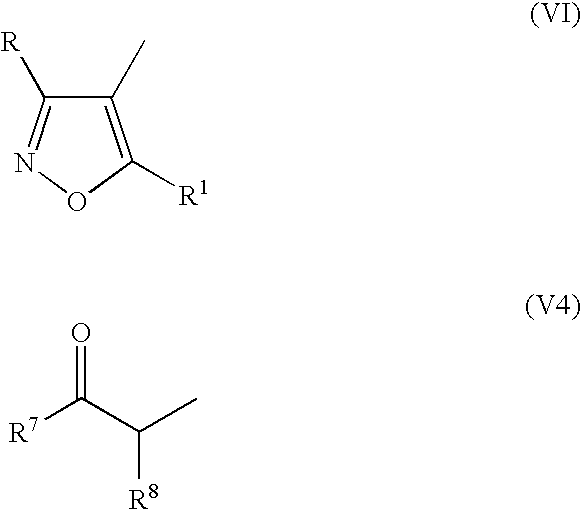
C1(C)=C([R1])ON=C1[R].[R7]C(C(C)[R8])=O
